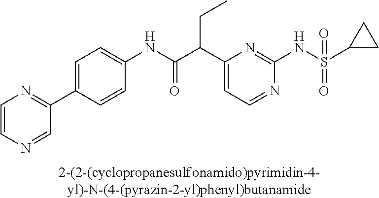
N1=CC=C(C(C(NC2=CC=C(C3=NC=CN=C3)C=C2)=O)CC)N=C1NS(=O)(=O)C1CC1
